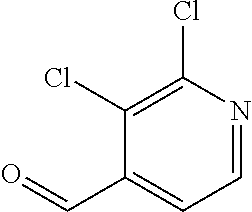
O=CC1=CC=NC(Cl)=C1Cl
